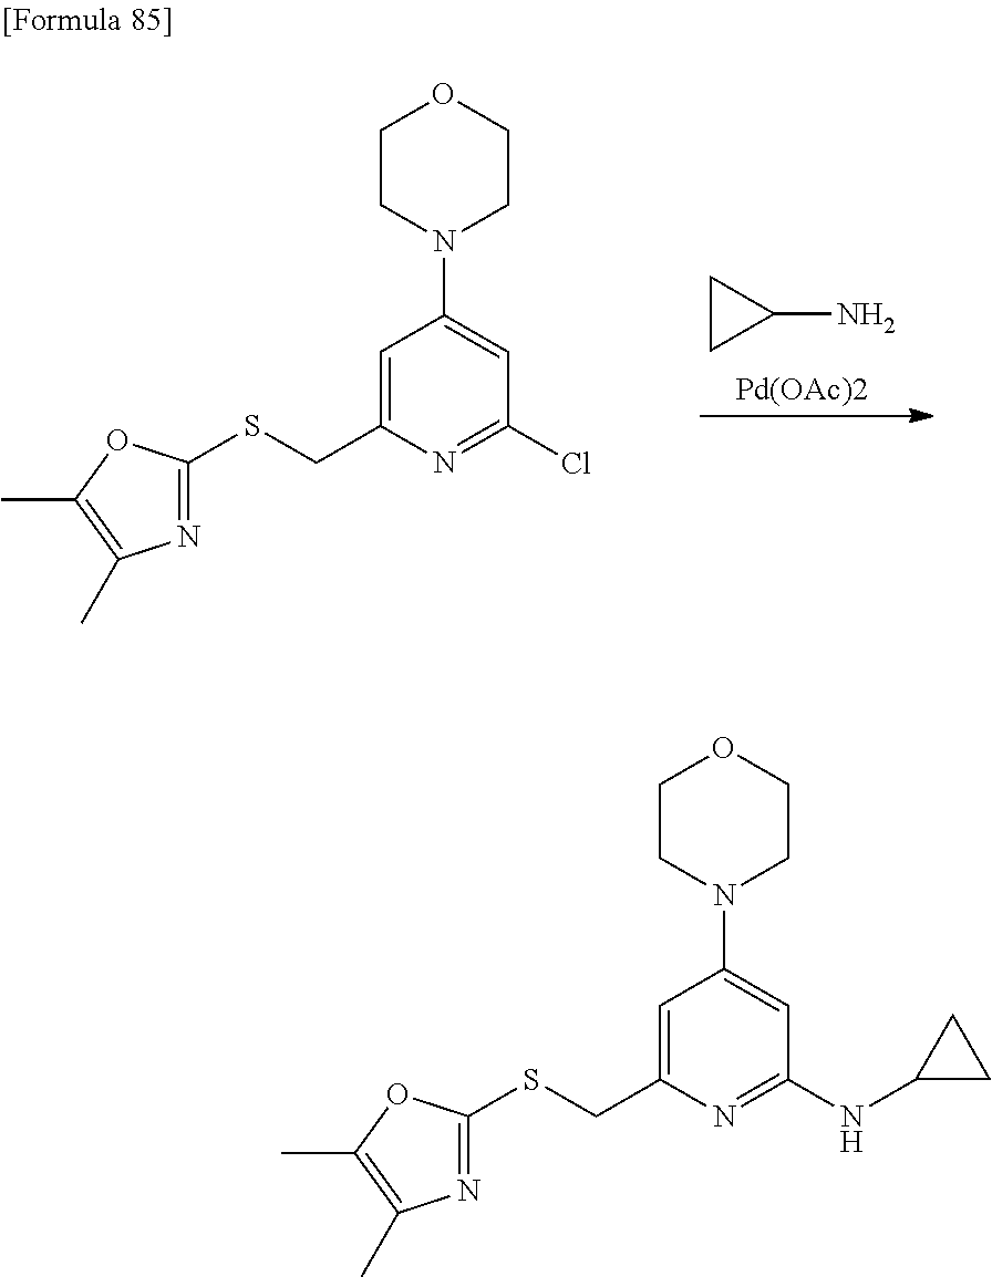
C1=C(CSC2=NC(C)=C(C)O2)N=C(NC2CC2)C=C1N1CCOCC1.C1=C(CSC2=NC(C)=C(C)O2)N=C(Cl)C=C1N1CCOCC1.C1CC1N.[Pd(OAc)2]
